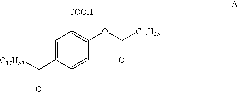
C1(OC([C17H35])=O)=C([COOH])C=C(C([C17H35])=O)C=C1
